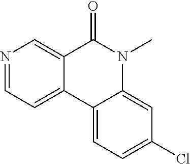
N1=CC=C2C(=C1)C(=O)N(C)C1=CC(Cl)=CC=C21
